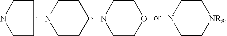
C1CNCC1.C1CNCCC1.C1CNCCO1.N1CC[NR8]CC1
